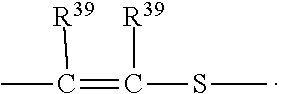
CC(=C(SC)[R39])[R39]
